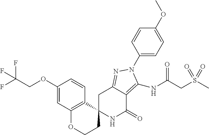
N1C(=O)C2=C(NC(=O)CS(C)(=O)=O)N(C3=CC=C(OC)C=C3)N=C2CC12C1=C(OCC2)C=C(OCC(F)(F)F)C=C1
